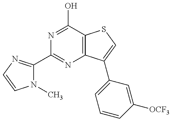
N1(C)C(C2=NC3=C(C(O)=N2)SC=C3C2=CC=CC([OCF3])=C2)=NC=C1
